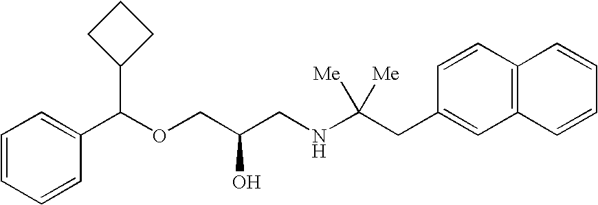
C1=CC=CC(C(OCC(CNC(CC2=CC3=C(C=C2)C=CC=C3)([Me])[Me])O)C2CCC2)=C1
